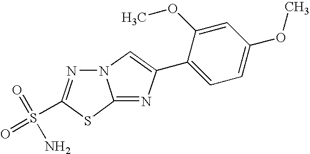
C12=NC(C3=CC=C(OC)C=C3OC)=CN1N=C(S(=O)(=O)N)S2
